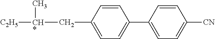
C1=C(C[CH*]([C2H5])C)C=CC(C2=CC=C([CN])C=C2)=C1
